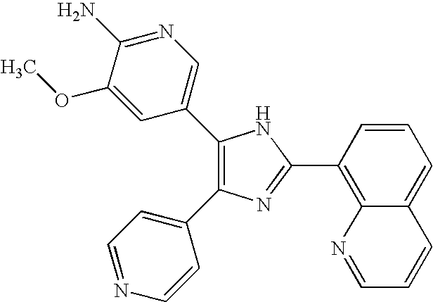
C1(C2=CN=C(N)C(OC)=C2)=C(C2=CC=NC=C2)N=C(C2=C3C(=CC=C2)C=CC=N3)N1
